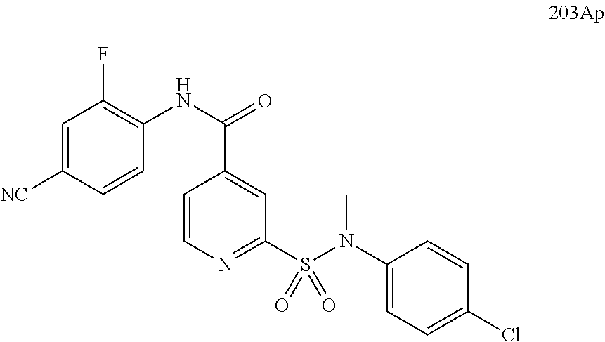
C1(N(S(C2=NC=CC(C(NC3=C(F)C=C([NC])C=C3)=O)=C2)(=O)=O)C)=CC=C(Cl)C=C1
